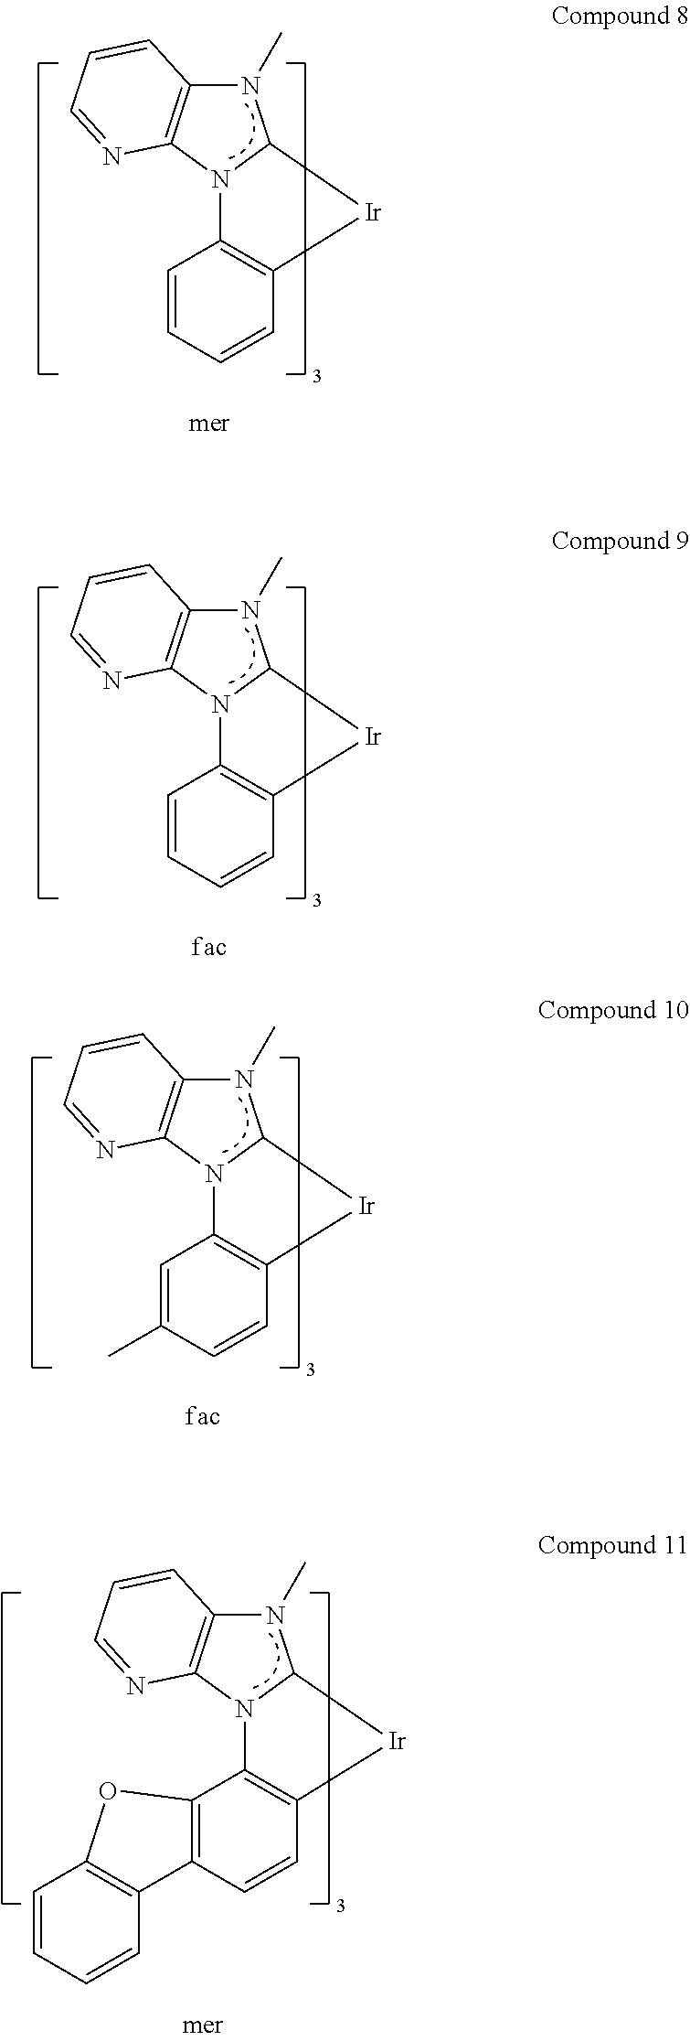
C1=CC=CC2=C1N1C(N(C)C3=C1N=CC=C3)[Ir]2.C1=CC=CC2=C1N1C(N(C)C3=C1N=CC=C3)[Ir]2.C1=C(C)C=CC2=C1N1C(N(C)C3=C1N=CC=C3)[Ir]2.C12=C(C=CC3=C1N1C(N(C)C4=C1N=CC=C4)[Ir]3)C1=C(C=CC=C1)O2
